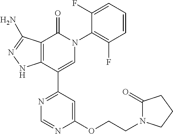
C12=C(C(C3=NC=NC(OCCN4C(=O)CCC4)=C3)=CN(C3=C(F)C=CC=C3F)C1=O)NN=C2N
